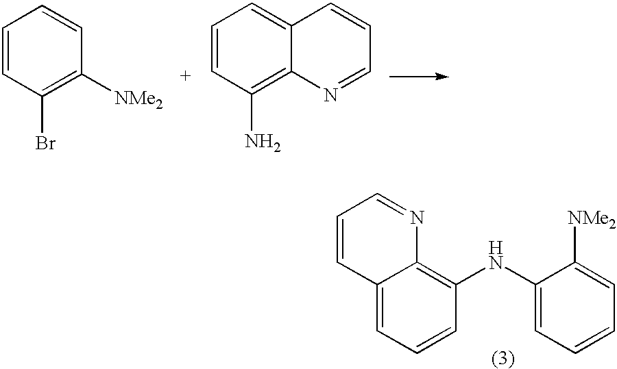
C12=CC=CC(NC3=CC=CC=C3[NMe2])=C1N=CC=C2.C1=CC(Br)=C([NMe2])C=C1.C1=CC(N)=C2C(=C1)C=CC=N2
